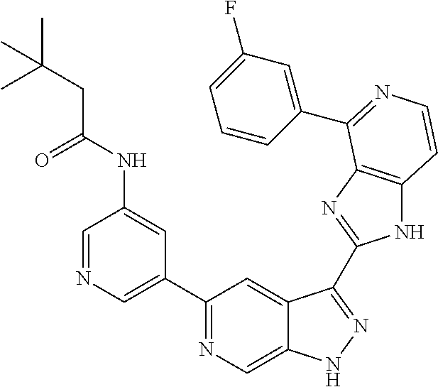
C1=NC=C(C2=NC=C3C(=C2)C(C2=NC4=C(N2)C=CN=C4C2=CC(F)=CC=C2)=NN3)C=C1NC(CC(C)(C)C)=O
